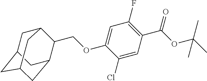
C1C2CC3CC(C(COC4=CC(F)=C(C(OC(C)(C)C)=O)C=C4Cl)C1C3)C2
